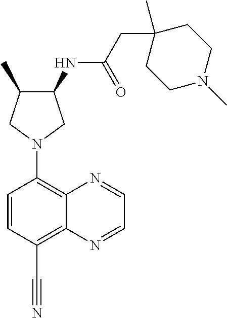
C1(NC(CC2(C)CCN(C)CC2)=O)C(C)CN(C2=C3C(=C(C#N)C=C2)N=CC=N3)C1
